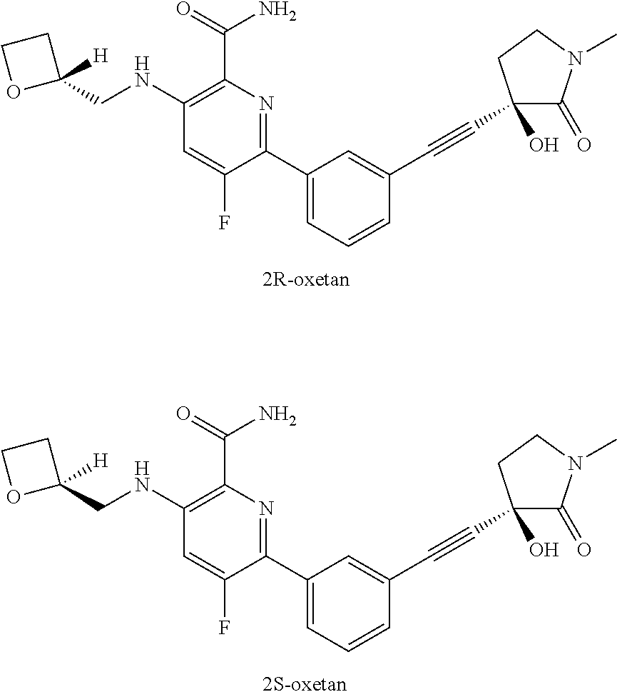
C1(C(=O)N)=C(NCC2([H])CCO2)C=C(F)C(C2=CC=CC(C#CC3(O)C(=O)N(C)CC3)=C2)=N1.C1(C(=O)N)=C(NCC2([H])CCO2)C=C(F)C(C2=CC=CC(C#CC3(O)C(=O)N(C)CC3)=C2)=N1
